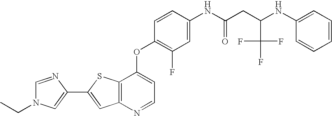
C12=C(SC(C3=CN(CC)C=N3)=C1)C(OC1=C(F)C=C(NC(=O)CC(NC3=CC=CC=C3)C(F)(F)F)C=C1)=CC=N2
